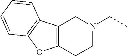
C12=C(CCN(CC)C1)OC1=C2C=CC=C1
